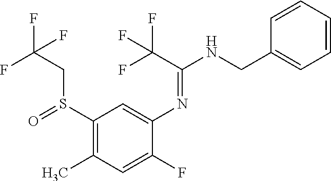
S(C1=C(C)C=C(F)C(N=C(C(F)(F)F)NCC2=CC=CC=C2)=C1)(CC(F)(F)F)=O
